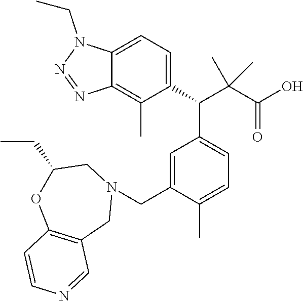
C12=CC=C(C(C3=CC=C(C)C(CN4CC5=C(OC(CC)C4)C=CN=C5)=C3)C(C(O)=O)(C)C)C(C)=C1N=NN2CC
